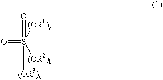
O=S(=O)([(OR3)c])([(OR1)a])[(OR2)b]
